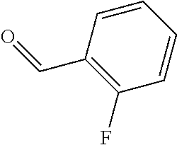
C1(C=O)=C(F)C=CC=C1
